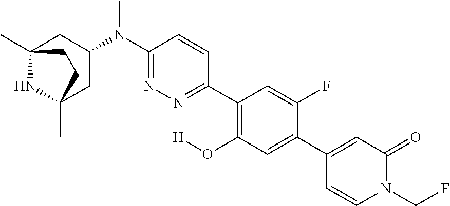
C12(C)NC(C)(CC(N(C3=NN=C(C4=C(O[H])C=C(C5=CC(=O)N(CF)C=C5)C(F)=C4)C=C3)C)C1)CC2
